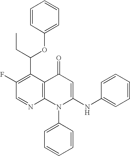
C1=NC2=C(C(C(CC)OC3=CC=CC=C3)=C1F)C(=O)C=C(NC1=CC=CC=C1)N2C1=CC=CC=C1
